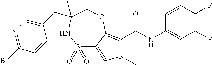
C1(F)=C(F)C=CC(NC(=O)C2=C3C(=CN2C)S(=O)(=O)NC(CC2=CN=C(Br)C=C2)(C)CO3)=C1
